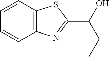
C12=C(C=CC=C1)SC(C(O)CC)=N2
